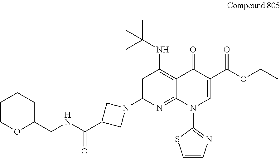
O1C(CNC(C2CN(C3=CC(NC(C)(C)C)=C4C(=N3)N(C3=NC=CS3)C=C(C(=O)OCC)C4=O)C2)=O)CCCC1
